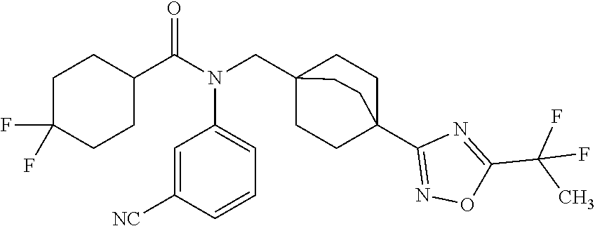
C1(C(N(CC23CCC(C4=NOC(C(C)(F)F)=N4)(CC2)CC3)C2=CC=CC([NC])=C2)=O)CCC(F)(F)CC1
